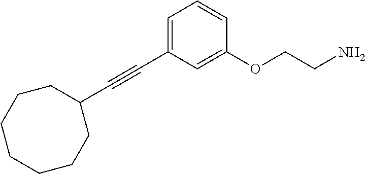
C(#CC1=CC=CC(OCCN)=C1)C1CCCCCCC1
